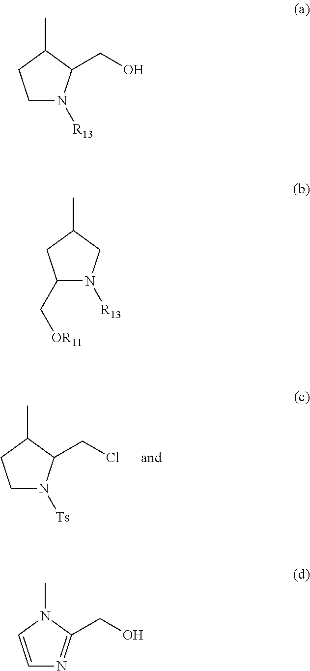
C1N([Ts])C(CCl)C(C)C1.C1N([R13])C(CO)C(C)C1.C1(C[OR11])N([R13])CC(C)C1.C1=CN(C)C(CO)=N1
